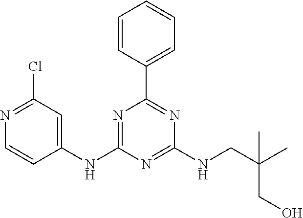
C1=CC(C2=NC(NCC(C)(CO)C)=NC(NC3=CC(Cl)=NC=C3)=N2)=CC=C1
